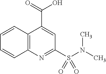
C12=C(N=C(S(N(C)C)(=O)=O)C=C1C(=O)O)C=CC=C2
